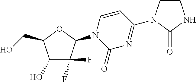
C1(O)C(F)(F)C(N2C(=O)N=C(N3CCNC3=O)C=C2)OC1CO
